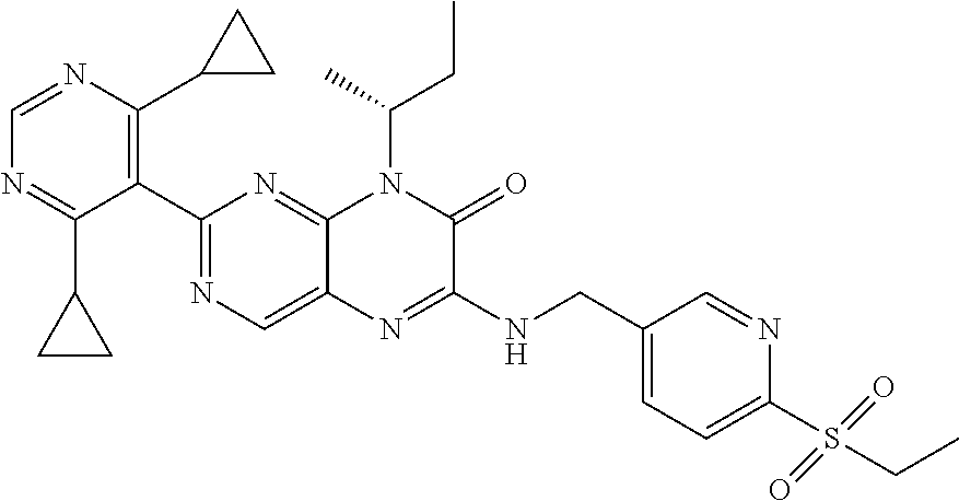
C1(C2=NC=C3C(=N2)N(C(C)CC)C(=O)C(NCC2=CC=C(S(CC)(=O)=O)N=C2)=N3)=C(C2CC2)N=CN=C1C1CC1
